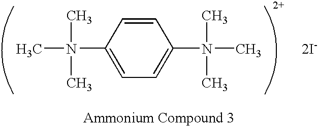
[2I-].CN(C1=CC=C(N(C)(C)C)C=C1)(C)C
